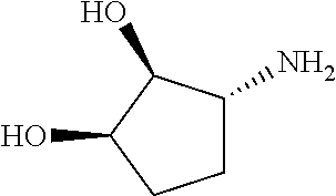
C1C(N)C(O)C(O)C1
